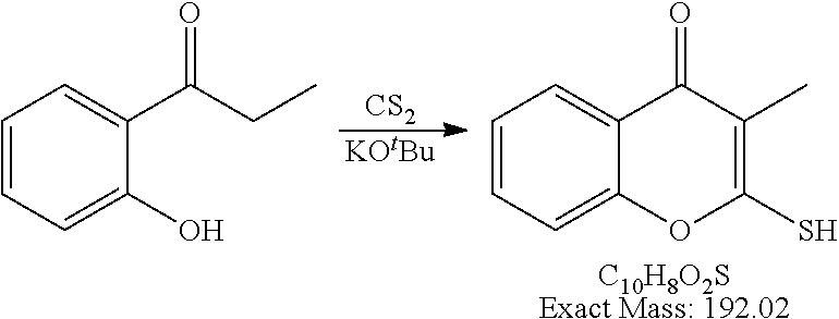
[CS2].[KOtBu].C1=CC=C2C(=C1)C(=O)C(C)=C(S)O2.[C10H8O2SExact Mass: 192.02].C1=CC=C(O)C(C(CC)=O)=C1
